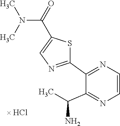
[ HCl].C1=CN=C(C(C)N)C(C2=NC=C(C(=O)N(C)C)S2)=N1
